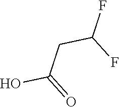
OC(CC(F)F)=O
